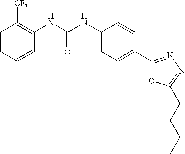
C1=CC=CC(NC(NC2=CC=C(C3=NN=C(CCCC)O3)C=C2)=O)=C1[CF3]
